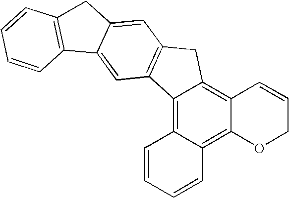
C12=C3C(=C4C(=C1CC1=C2C=C2C(=C1)CC1=C2C=CC=C1)C=CCO4)C=CC=C3
